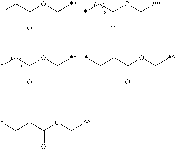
*CC(OC[**])=O.*CC(OC[**])=O.*CC(OC[**])=O.C(C(C(OC[**])=O)C)*.C(C(C(OC[**])=O)(C)C)*
